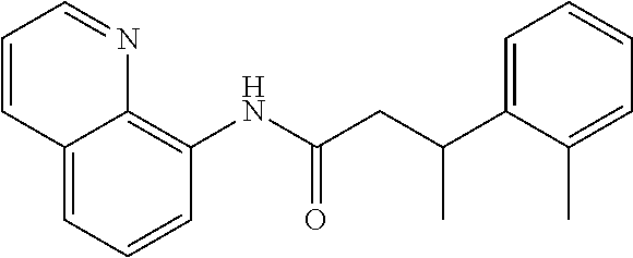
C1=CC=C2C(=C1NC(CC(C1=CC=CC=C1C)C)=O)N=CC=C2
